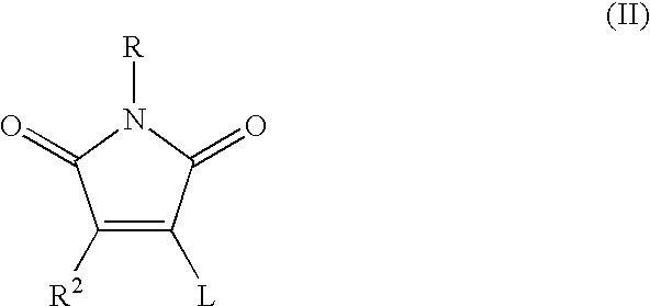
C1([R2])=C([L])C(=O)N([R])C1=O
